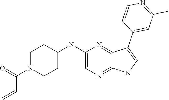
C1N(C(C=C)=O)CCC(NC2=CN=C3C(=N2)C(C2=CC(C)=NC=C2)=CN3)C1
